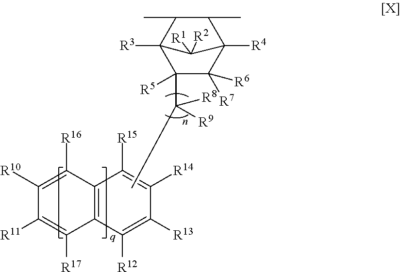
[R7]C1([R6])C([R5])(C([R8])([R9])C)C2([R3])C(C)C(C)C1([R4])C2([R1])[R2].C12=C(C([R12])=C([R13])C([R14])=C1[R15])C([R17])=C([R11])C([R10])=C2[R16]
